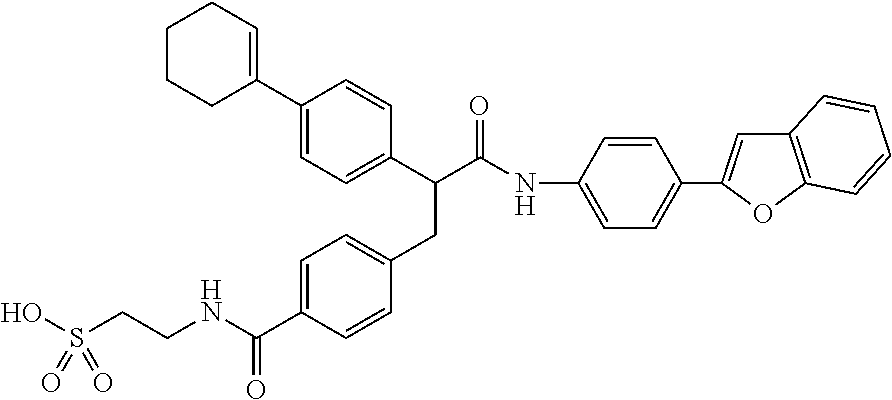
C1(C2=CCCCC2)=CC=C(C(C(NC2=CC=C(C3=CC4=C(O3)C=CC=C4)C=C2)=O)CC2=CC=C(C(NCCS(O)(=O)=O)=O)C=C2)C=C1
